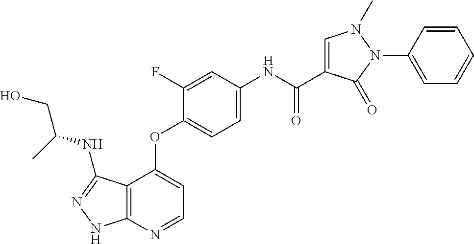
C12=C(N=CC=C1OC1=CC=C(NC(C3=CN(C)N(C4=CC=CC=C4)C3=O)=O)C=C1F)NN=C2NC(CO)C
